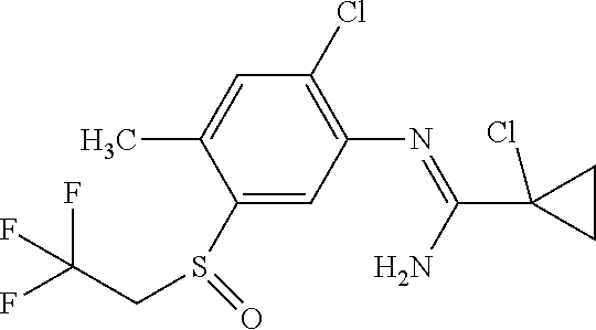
FC(CS(=O)C1=CC(N=C(C2(Cl)CC2)N)=C(Cl)C=C1C)(F)F
